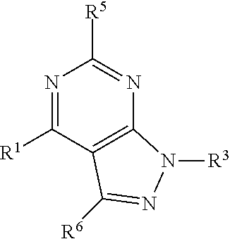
N1=C([R1])C2=C(N=C1[R5])N([R3])N=C2[R6]
